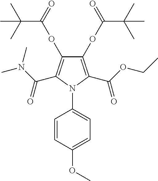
C1(OC(C(C)(C)C)=O)=C(C(OCC)=O)N(C2=CC=C(OC)C=C2)C(C(N(C)C)=O)=C1OC(C(C)(C)C)=O
